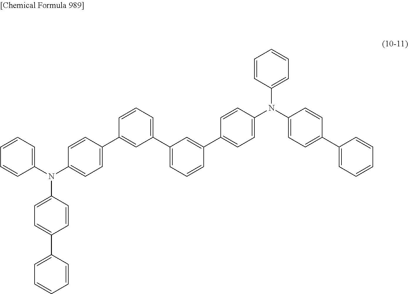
C1(N(C2=CC=C(C3=CC(C4=CC=CC(C5=CC=C(N(C6=CC=C(C7=CC=CC=C7)C=C6)C6=CC=CC=C6)C=C5)=C4)=CC=C3)C=C2)C2=CC=C(C3=CC=CC=C3)C=C2)=CC=CC=C1
